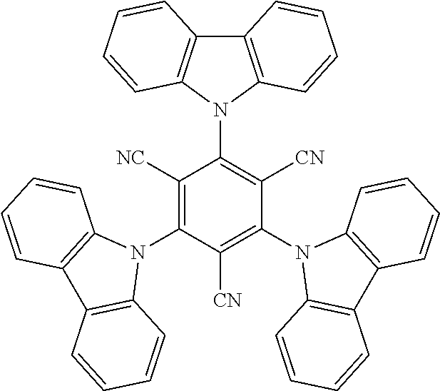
C12=C(N(C3=C([CN])C(N4C5=C(C6=C4C=CC=C6)C=CC=C5)=C([CN])C(N4C5=C(C6=C4C=CC=C6)C=CC=C5)=C3[NC])C3=C1C=CC=C3)C=CC=C2
